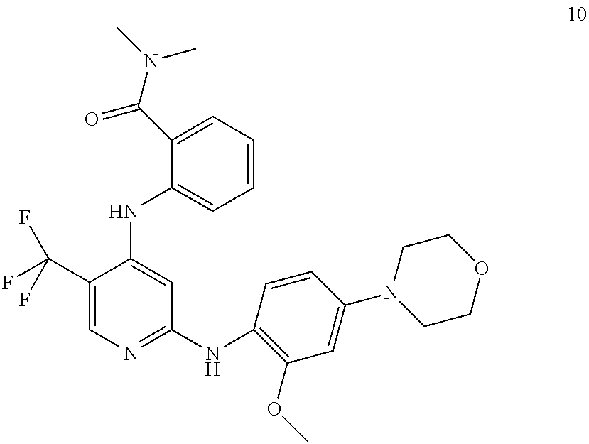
C1(C(F)(F)F)=CN=C(NC2=C(OC)C=C(N3CCOCC3)C=C2)C=C1NC1=CC=CC=C1C(N(C)C)=O
